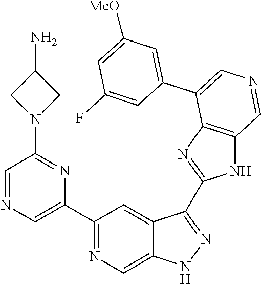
C1(C2=CN=CC(N3CC(N)C3)=N2)=NC=C2C(=C1)C(C1=NC3=C(N1)C=NC=C3C1=CC([MeO])=CC(F)=C1)=NN2
